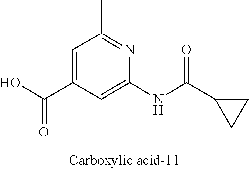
C1=C(C(O)=O)C=C(NC(C2CC2)=O)N=C1C
